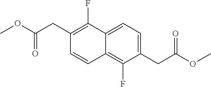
C1(CC(OC)=O)=CC=C2C(=C1F)C=CC(CC(OC)=O)=C2F
